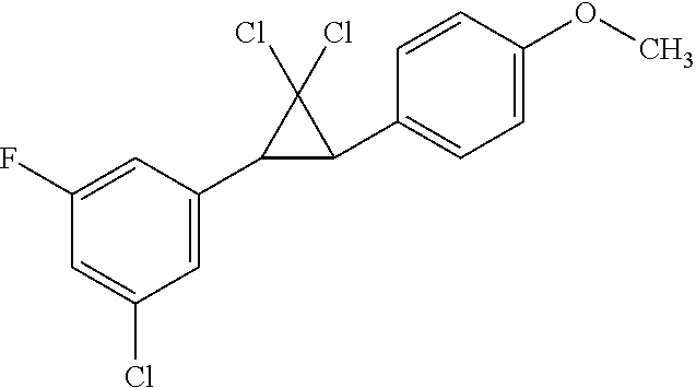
C1(F)=CC(C2C(C3=CC=C(OC)C=C3)C2(Cl)Cl)=CC(Cl)=C1
